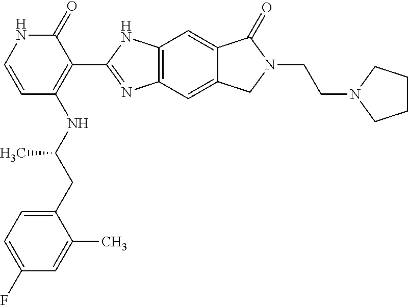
C1=C(CC(NC2=C(C3=NC4=C(N3)C=C3C(=C4)CN(CCN4CCCC4)C3=O)C(=O)NC=C2)C)C(C)=CC(F)=C1
